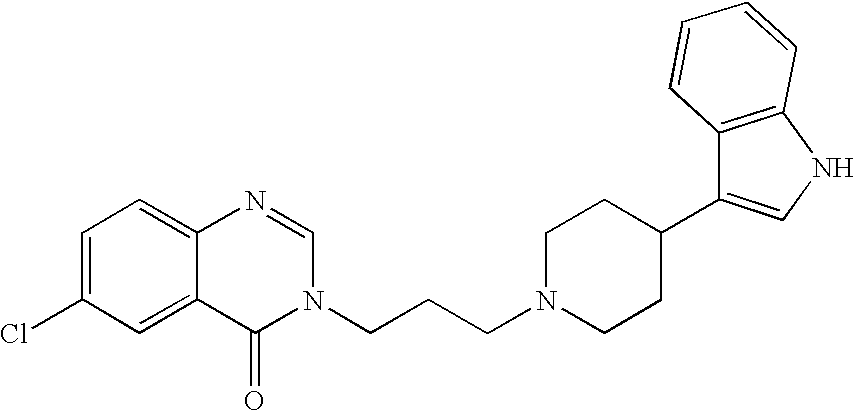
C1=C(Cl)C=C2C(=C1)N=CN(CCCN1CCC(C3=CNC4=C3C=CC=C4)CC1)C2=O
